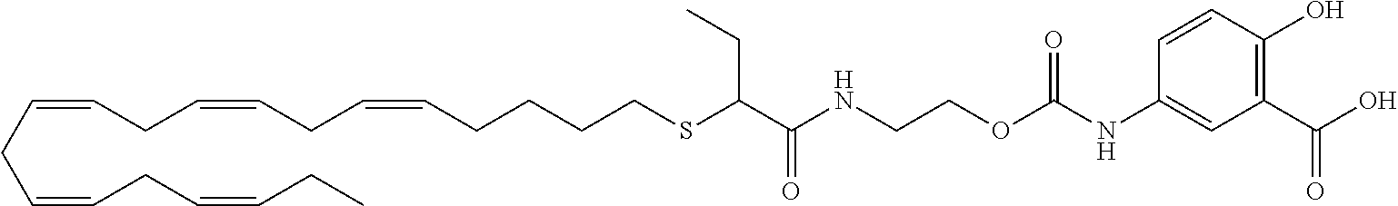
C1(C(O)=O)=C(O)C=CC(NC(OCCNC(C(SCCCCC=CCC=CCC=CCC=CCC=CCC)CC)=O)=O)=C1
